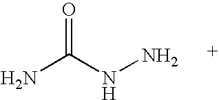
NC(NN)=O
